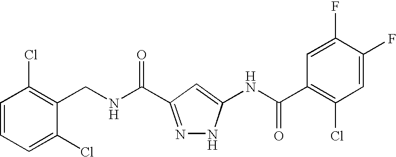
C1(CNC(=O)C2=NNC(NC(C3=C(Cl)C=C(F)C(F)=C3)=O)=C2)=C(Cl)C=CC=C1Cl
